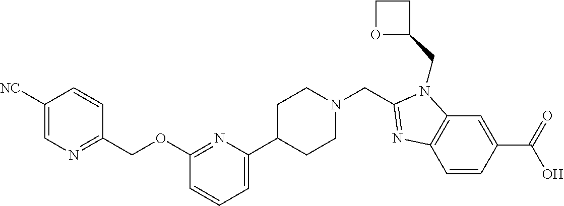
C12=C(C=C(C(=O)O)C=C1)N(CC1CCO1)C(CN1CCC(C3=CC=CC(OCC4=NC=C([NC])C=C4)=N3)CC1)=N2
